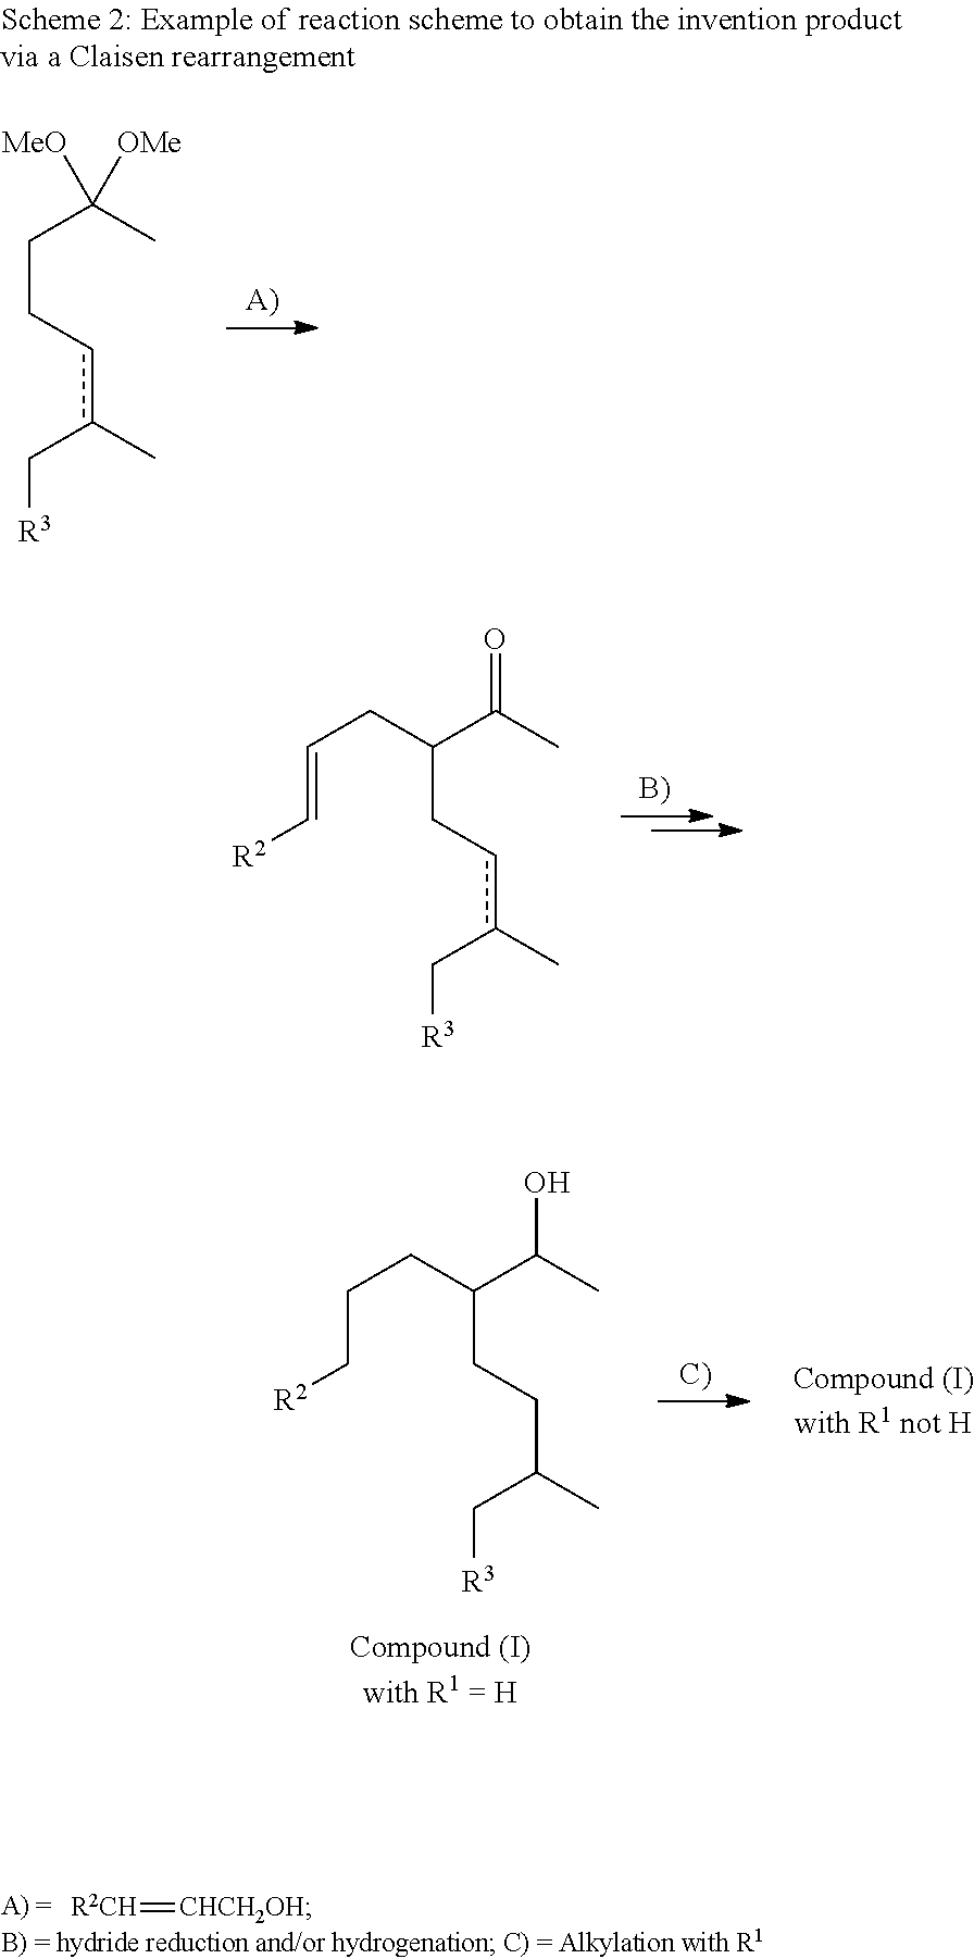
[R2CH]=[CHCH2OH].CC(CCcc(C)C[R3])([OMe])[MeO].CC(C(Ccc(C)C[R3])CC=C[R2])=O.CC(C(CCC(C)C[R3])CCC[R2])O
